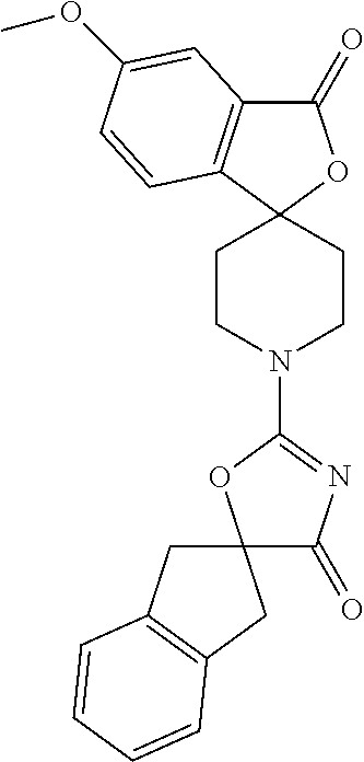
C1(=O)C2=C(C3(O1)CCN(C1=NC(=O)C4(O1)CC1=C(C4)C=CC=C1)CC3)C=CC(OC)=C2
